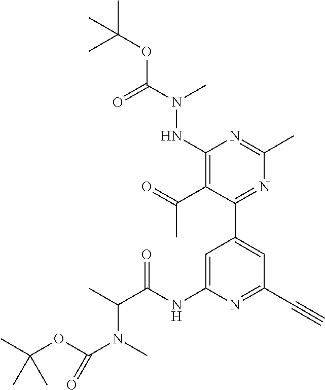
C1(C2=CC(C#C)=NC(NC(C(C)N(C)C(OC(C)(C)C)=O)=O)=C2)=NC(C)=NC(NN(C(OC(C)(C)C)=O)C)=C1C(=O)C
